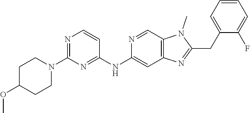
C12=C(C=C(NC3=NC(N4CCC(OC)CC4)=NC=C3)N=C1)N=C(CC1=CC=CC=C1F)N2C
